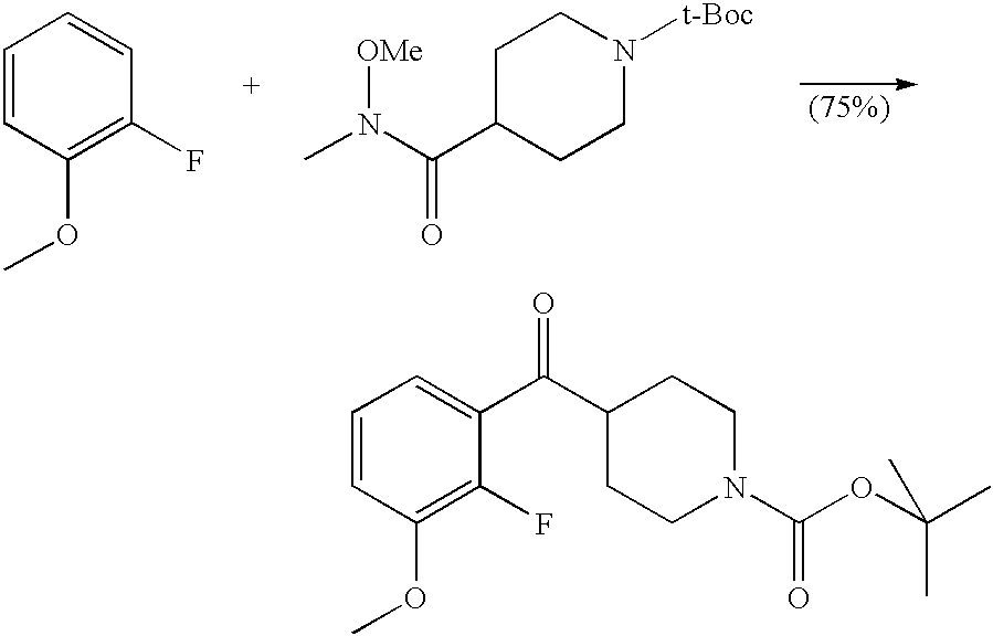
C1=CC(OC)=C(F)C=C1.C1C(C(=O)N([OMe])C)CCN([t-Boc])C1.C1=CC(OC)=C(F)C(C(C2CCN(C(OC(C)(C)C)=O)CC2)=O)=C1
